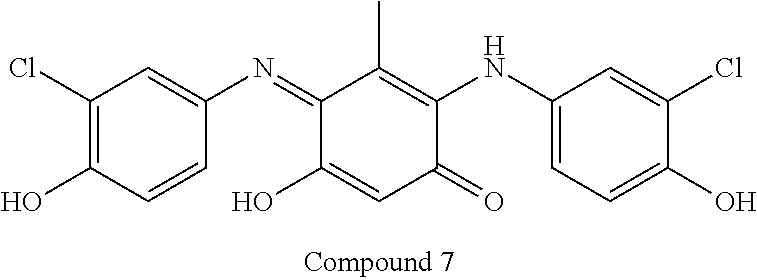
C1(=NC2=CC(Cl)=C(O)C=C2)C(O)=CC(=O)C(NC2=CC=C(O)C(Cl)=C2)=C1C
